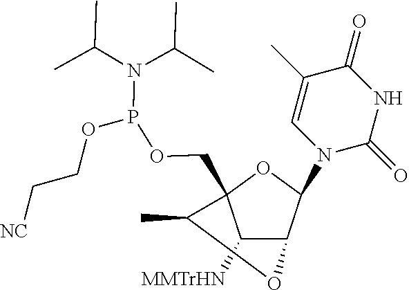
C1([MMTrHN])C2C(N3C(=O)NC(=O)C(C)=C3)OC1(COP(N(C(C)C)C(C)C)OCC[NC])C(C)O2
